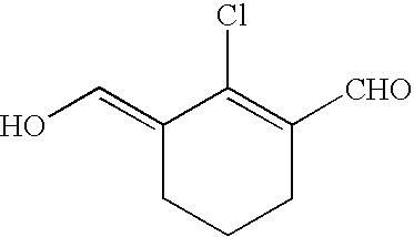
C1(=CO)CCCC([CHO])=C1Cl
